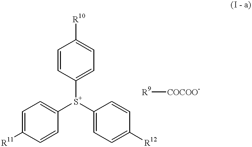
C1=CC([S+](C2=CC=C([R11])C=C2)C2=CC=C([R12])C=C2)=CC=C1[R10].[R9][COCOO-]
